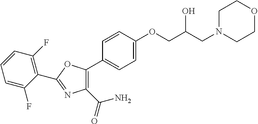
C1=C(OCC(CN2CCOCC2)O)C=CC(C2=C(C(=O)N)N=C(C3=C(F)C=CC=C3F)O2)=C1
